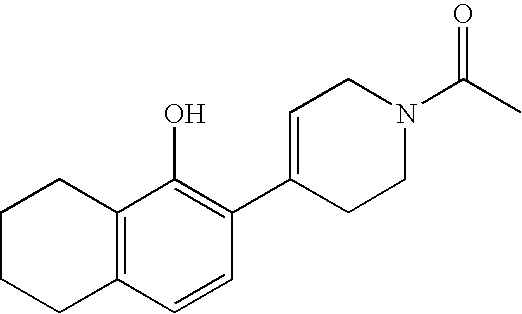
C1CCC2=C(C1)C(O)=C(C1=CCN(C(C)=O)CC1)C=C2
